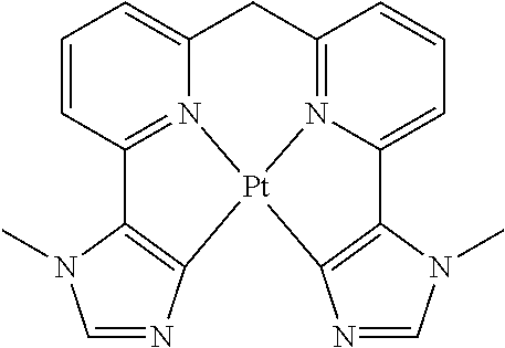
C1=CC2=N3C(=C1)CC1=N4C(=CC=C1)C1=C(N=CN1C)[Pt]34C1=C2N(C)C=N1
